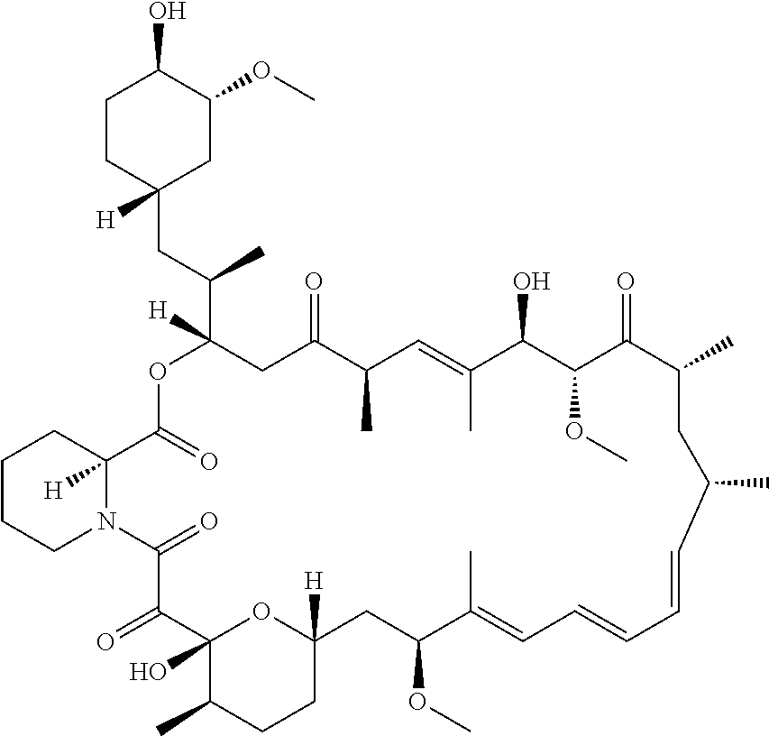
C1CC(CC(C)C2([H])CC(=O)C(C)C=C(C)C(O)C(OC)C(=O)C(C)CC(C)C=CC=CC=C(C)C(OC)CC3([H])OC(O)(C(=O)C(=O)N4C([H])(C(=O)O2)CCCC4)C(C)CC3)([H])CC(OC)C1O
